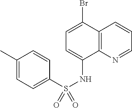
C1=C(Br)C2=C(C(NS(C3=CC=C(C)C=C3)(=O)=O)=C1)N=CC=C2
